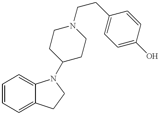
C1=CC=C2C(=C1)N(C1CCN(CCC3=CC=C(O)C=C3)CC1)CC2
